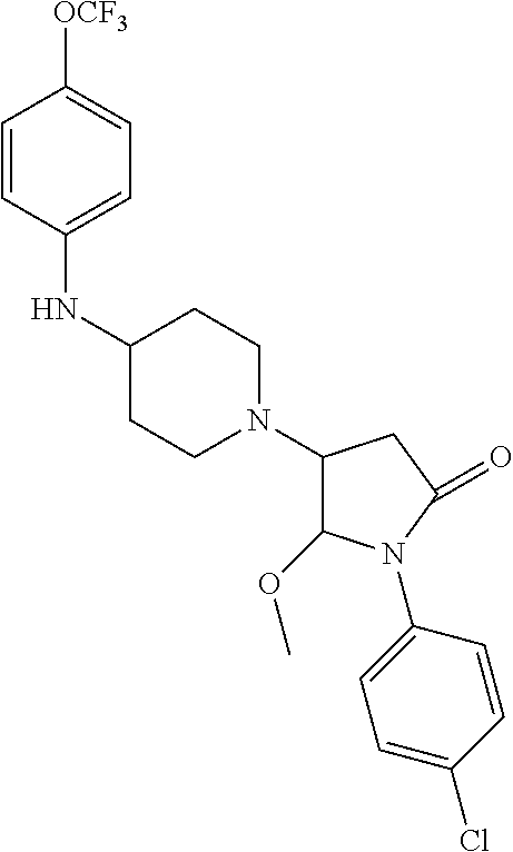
N(C1CCN(C2C(OC)N(C3=CC=C(Cl)C=C3)C(=O)C2)CC1)C1=CC=C([OCF3])C=C1
